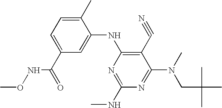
C1(C)=CC=C(C(NOC)=O)C=C1NC1=C(C#N)C(N(CC(C)(C)C)C)=NC(NC)=N1
